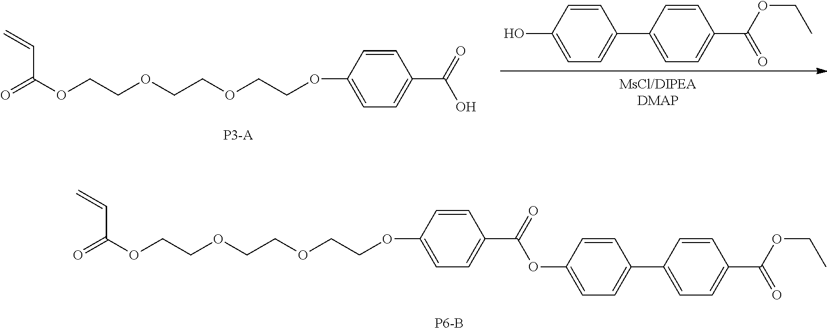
O=C(OCCOCCOCCOC1=CC=C(C(=O)OC2=CC=C(C3=CC=C(C(OCC)=O)C=C3)C=C2)C=C1)C=C.O=C(OCCOCCOCCOC1=CC=C(C(O)=O)C=C1)C=C.C1=CC(O)=CC=C1C1=CC=C(C(OCC)=O)C=C1
